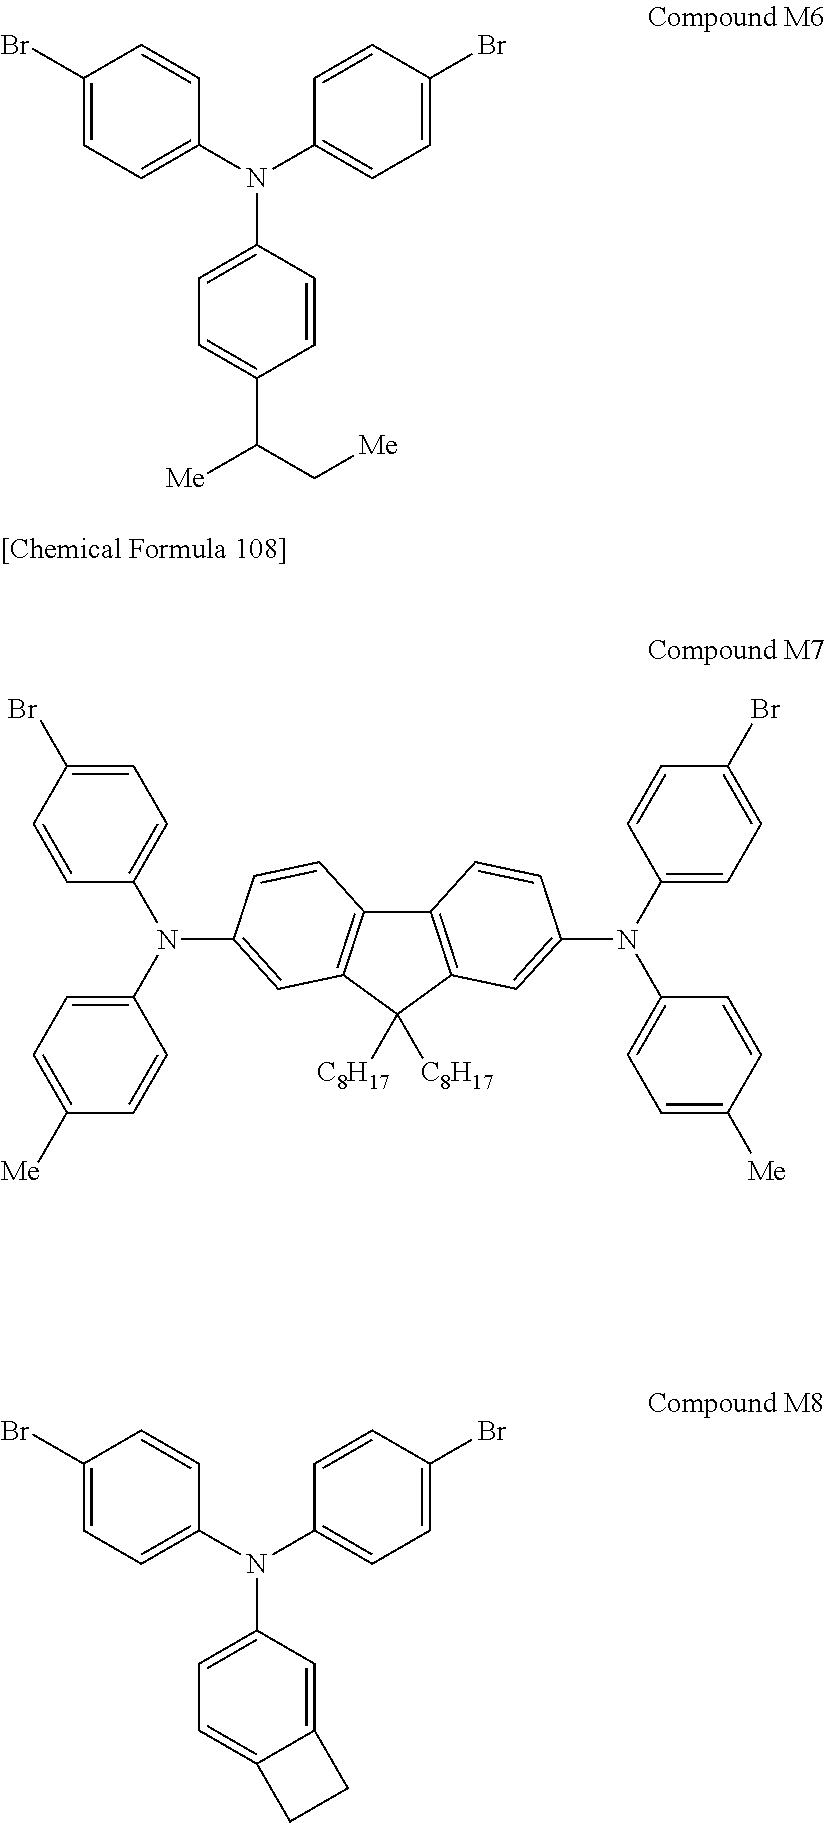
C1(Br)=CC=C(N(C2=CC=C(C([Me])C[Me])C=C2)C2=CC=C(Br)C=C2)C=C1.C12=C(C([C8H17])([C8H17])C3=C1C=CC(N(C1=CC=C(Br)C=C1)C1=CC=C([Me])C=C1)=C3)C=C(N(C1=CC=C([Me])C=C1)C1=CC=C(Br)C=C1)C=C2.C1(Br)=CC=C(N(C2=CC=C3C(=C2)CC3)C2=CC=C(Br)C=C2)C=C1
